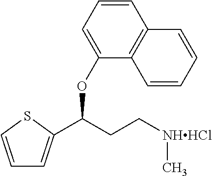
C1=CSC(C(CC[NHHCl]C)OC2=CC=CC3=C2C=CC=C3)=C1
